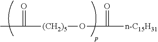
CC(=O)[(CH2)5]OC(=O)[n-C15H31]
